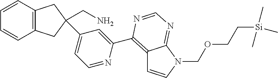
C1=NC(C2=C3C=CN(COCC[Si](C)(C)C)C3=NC=N2)=CC(C2(CN)CC3=C(C=CC=C3)C2)=C1
